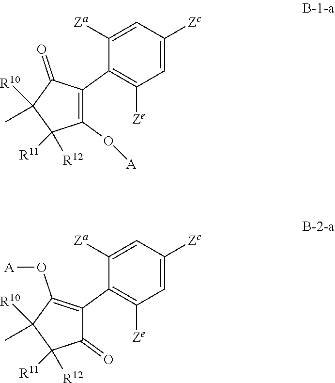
C1(O[A])=C(C2=C([Ze])C=C([Zc])C=C2[Za])C(=O)C([R10])(C)C1([R11])[R12].C1(=O)C(C2=C([Ze])C=C([Zc])C=C2[Za])=C(O[A])C([R10])(C)C1([R11])[R12]
